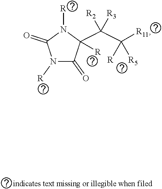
N1([R])C(=O)C(C(C([R11])([R5])[R])([R2])[R3])([R])N([R])C1=O
